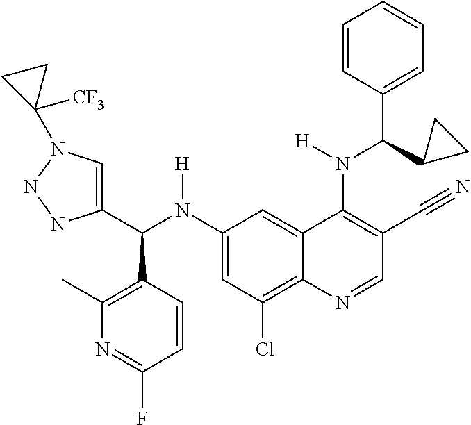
C1(N(C(C2=CN(C3([CF3])CC3)NN2)C2=C(C)N=C(F)C=C2)[H])=CC(Cl)=C2C(=C1)C(N(C(C1=CC=CC=C1)C1CC1)[H])=C(C#N)C=N2
